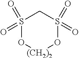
S1(=O)(=O)O[(CH2)2]OS(=O)(=O)C1
